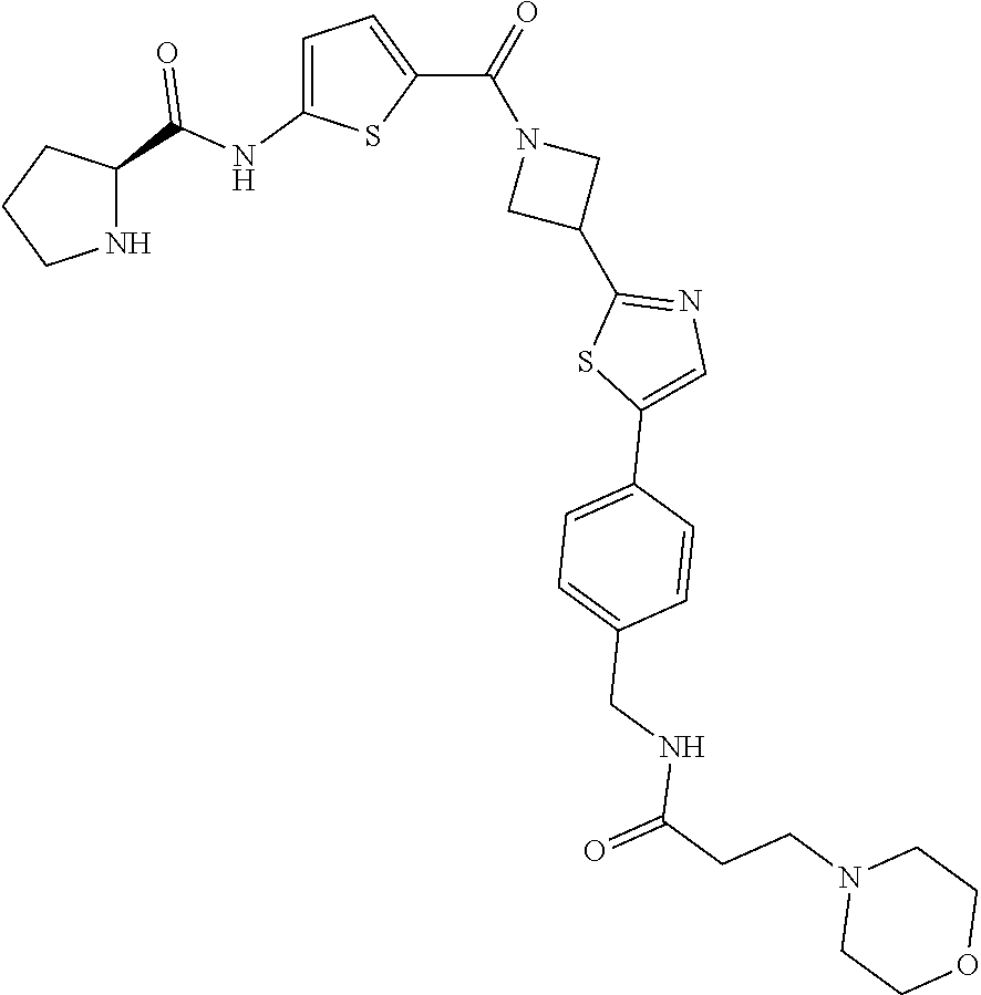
C1CNC(C(NC2=CC=C(C(=O)N3CC(C4=NC=C(C5=CC=C(CNC(CCN6CCOCC6)=O)C=C5)S4)C3)S2)=O)C1
